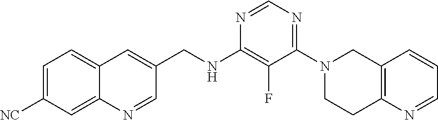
N1=CN=C(N2CCC3=C(C2)C=CC=N3)C(F)=C1NCC1=CC2=CC=C([NC])C=C2N=C1
